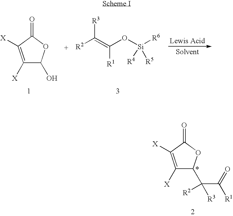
C1([X])=C([X])C(=O)OC1O.[R2]C(=C(O[Si]([R6])([R4])[R5])[R1])[R3].C1([X])=C([X])C(=O)OC1C(C(=O)[R1])([R2])[R3]
